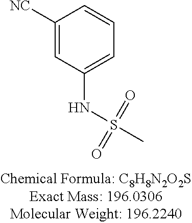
C1([NC])=CC(NS(C)(=O)=O)=CC=C1
